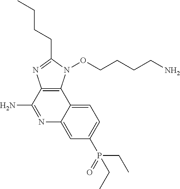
C1=C2C(=CC(P(=O)(CC)CC)=C1)N=C(N)C1=C2N(OCCCCN)C(CCCC)=N1
